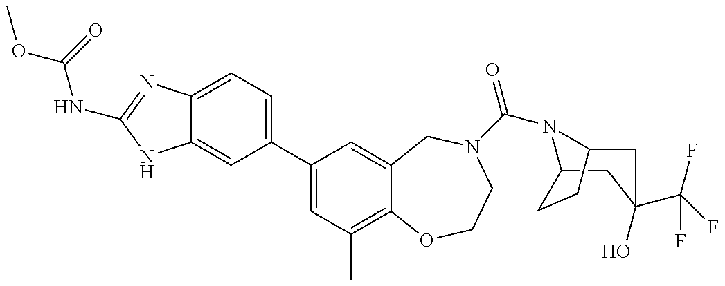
C12=CC=C(C3=CC(C)=C4C(=C3)CN(C(=O)N3C5CC(O)(C(F)(F)F)CC3CC5)CCO4)C=C1NC(NC(=O)OC)=N2
